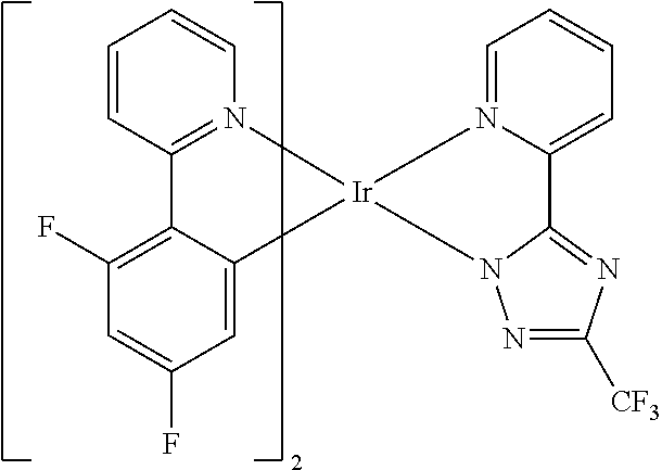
C1=C(F)C=C2C(=C1F)C1=N(C=CC=C1)[Ir]21N2=CC=CC=C2C2=NC([CF3])=NN21
